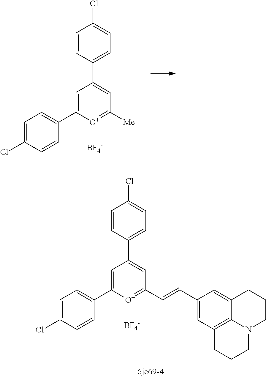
C1=CC(C2=CC([Me])=[O+]C(C3=CC=C(Cl)C=C3)=C2)=CC=C1Cl.[BF4-].C1=CC(C2=CC(C=CC3=CC4=C5C(=C3)CCCN5CCC4)=[O+]C(C3=CC=C(Cl)C=C3)=C2)=CC=C1Cl.[BF4-]
